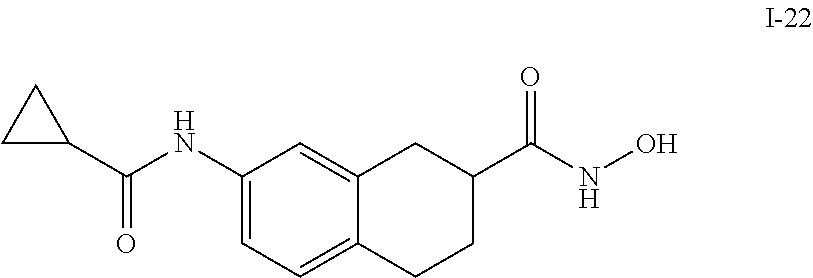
N(C1=CC=C2C(=C1)CC(C(NO)=O)CC2)C(C1CC1)=O
